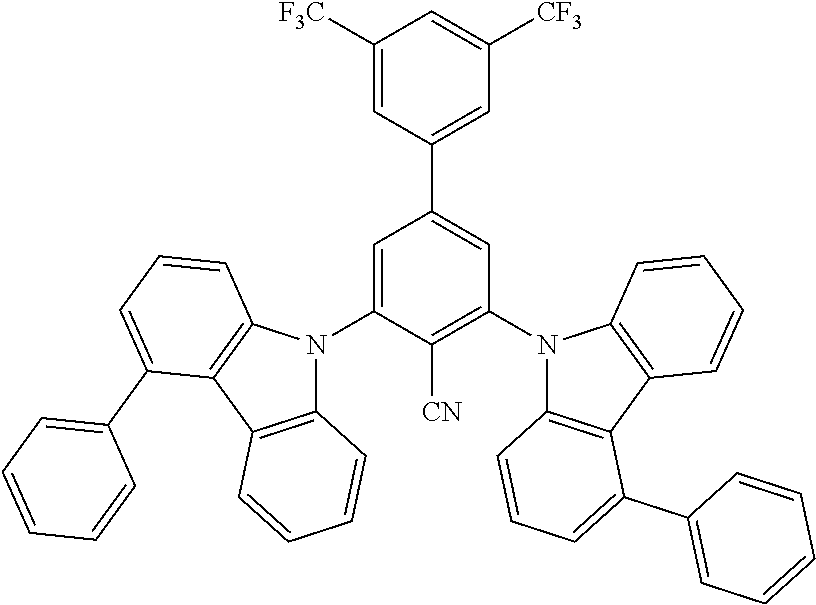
C1([F3C])=CC(C2=CC(N3C4=C(C5=C3C=CC=C5)C(C3=CC=CC=C3)=CC=C4)=C([CN])C(N3C4=C(C5=C3C=CC=C5C3=CC=CC=C3)C=CC=C4)=C2)=CC([CF3])=C1
